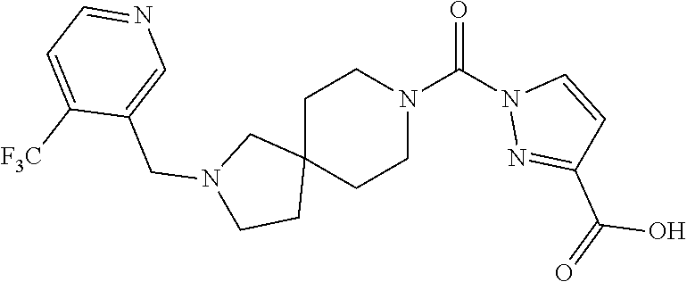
C1C2(CCN(C(=O)N3N=C(C(O)=O)C=C3)C1)CN(CC1=CN=CC=C1[F3C])CC2
